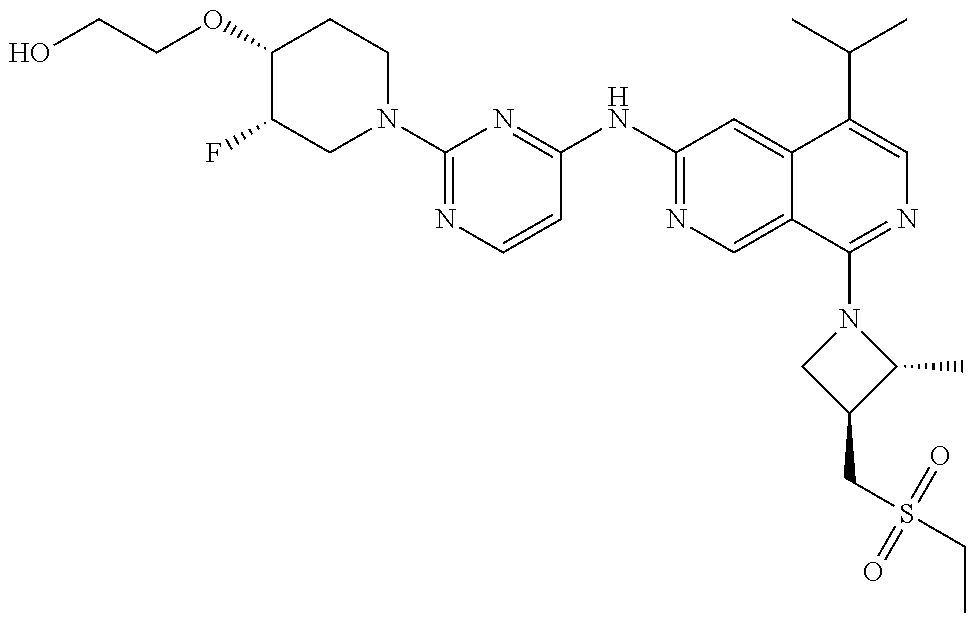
OCCOC1C(F)CN(C2=NC=CC(NC3=NC=C4C(=C3)C(C(C)C)=CN=C4N3CC(CS(CC)(=O)=O)C3C)=N2)CC1
